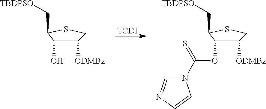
[TCDI].C([TBDPSO])C1C(O)C([ODMBz])CS1.O(C(N1C=NC=C1)=S)C1C([ODMBz])CSC1C[TBDPSO]
